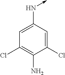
C1=C(Cl)C(N)=C(Cl)C=C1N->C
